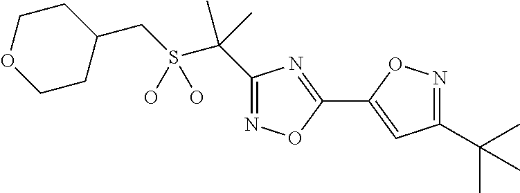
C1(CS(C(C)(C)C2=NOC(C3=CC(C(C)(C)C)=NO3)=N2)(O)O)CCOCC1
